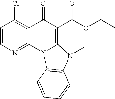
C1=CN=C2C(=C1Cl)C(=O)C(C(OCC)=O)=C1N2C2=C(N1C)C=CC=C2
